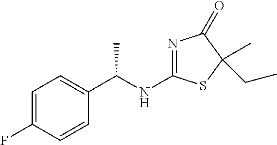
N1=C(NC(C2=CC=C(F)C=C2)C)SC(C)(CC)C1=O
